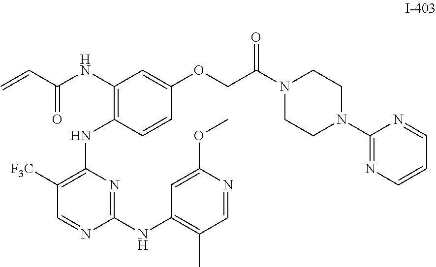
C1([F3C])=C(NC2=C(NC(C=C)=O)C=C(OCC(N3CCN(C4=NC=CC=N4)CC3)=O)C=C2)N=C(NC2=C(C)C=NC(OC)=C2)N=C1
